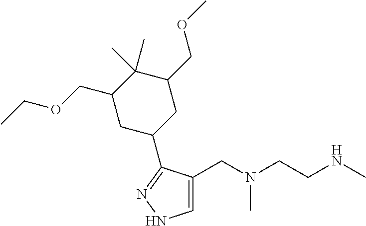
C1=C(CN(CCNC)C)C(C2CC(COC)C(C)(C)C(COCC)C2)=NN1
